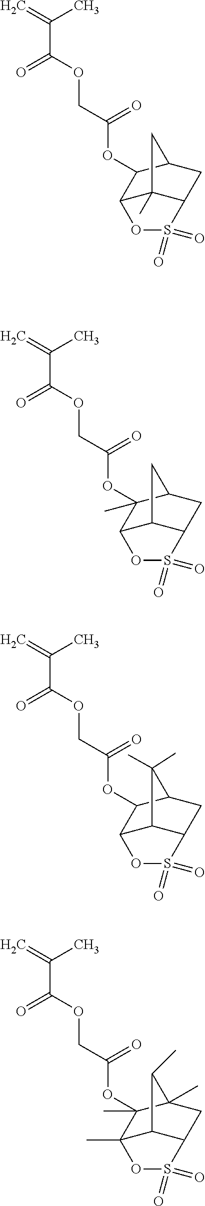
C=C(C)C(=O)OCC(=O)OC1(C)C2C3C(CC1C3)S(=O)(=O)O2.C=C(C)C(=O)OCC(=O)OC1C2C3C(CC1C3(C)C)S(=O)(=O)O2.C=C(C)C(=O)OCC(=O)OC1(C)C2(C)C3C(CC1(C)C3C)S(=O)(=O)O2.C=C(C)C(=O)OCC(=O)OC1C2OS(=O)(=O)C3CC1CC23C
